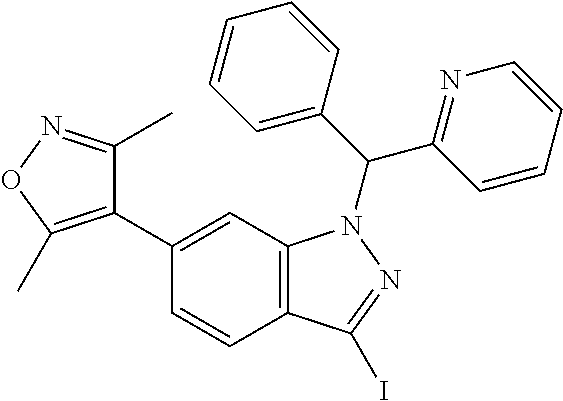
C12=C(C=C(C3=C(C)ON=C3C)C=C1)N(C(C1=NC=CC=C1)C1=CC=CC=C1)N=C2I
